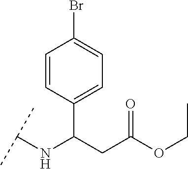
C1(C(CC(OCC)=O)NC(C)C)=CC=C(Br)C=C1
